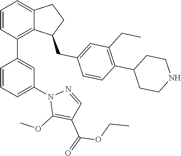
C1=CC(C2=CC(N3C(OC)=C(C(OCC)=O)C=N3)=CC=C2)=C2C(=C1)CCC2CC1=CC(CC)=C(C2CCNCC2)C=C1
